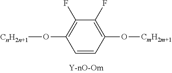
C1(F)=C(O[CmH2m+1])C=CC(O[CnH2n+1])=C1F
